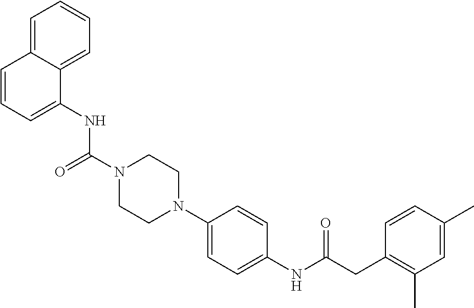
C(N1CCN(C2=CC=C(NC(CC3=C(C)C=C(C)C=C3)=O)C=C2)CC1)(=O)NC1=CC=CC2=CC=CC=C12
